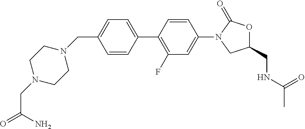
C1=CC(C2=C(F)C=C(N3CC(CNC(C)=O)OC3=O)C=C2)=CC=C1CN1CCN(CC(=O)N)CC1
